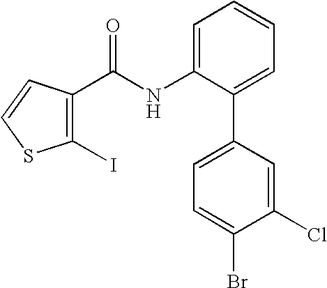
C1=C(NC(C2=C(I)SC=C2)=O)C(C2=CC=C(Br)C(Cl)=C2)=CC=C1
